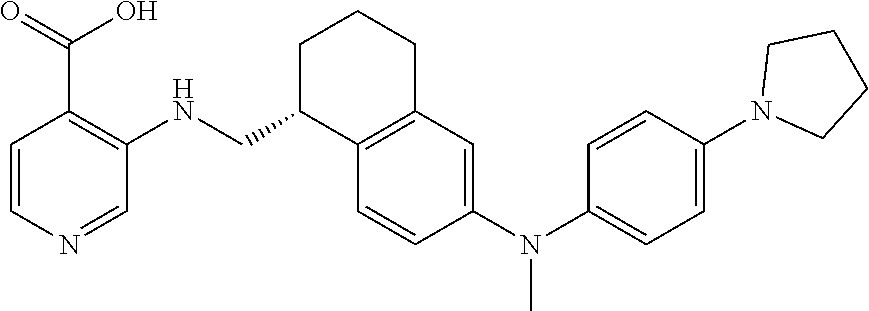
C1=CC(N(C2=CC=C(N3CCCC3)C=C2)C)=CC2=C1C(CNC1=C(C(O)=O)C=CN=C1)CCC2
